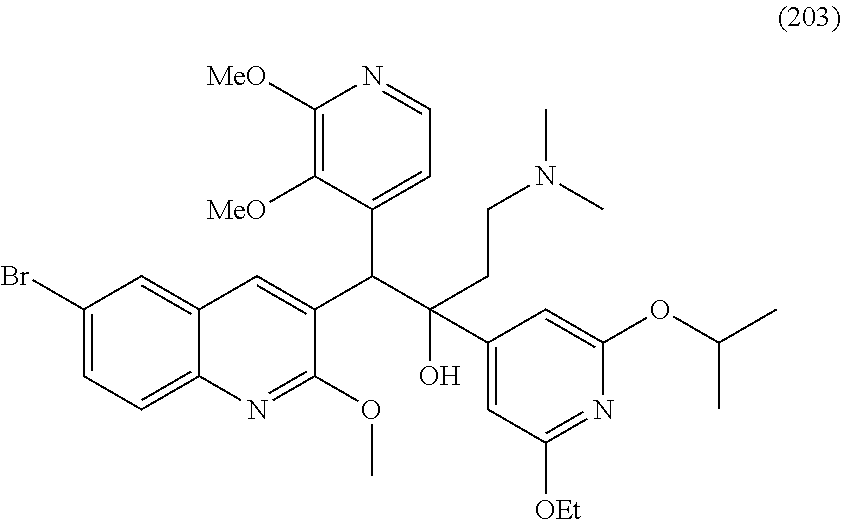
C1(Br)=CC=C2C(=C1)C=C(C(C(O)(C1=CC([OEt])=NC(OC(C)C)=C1)CCN(C)C)C1=CC=NC([MeO])=C1[MeO])C(OC)=N2
